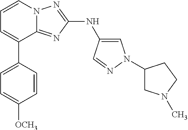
C1=C(C2=CC=CN3C2=NC(NC2=CN(C4CN(C)CC4)N=C2)=N3)C=CC([OCH3])=C1
